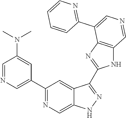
C1(C2=CN=CC(N(C)C)=C2)=NC=C2C(=C1)C(C1=NC3=C(N1)C=NC=C3C1=NC=CC=C1)=NN2
